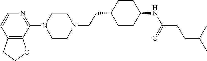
N1=C(N2CCN(CCC3CCC(NC(=O)CCC(C)C)CC3)CC2)C2=C(C=C1)CCO2
